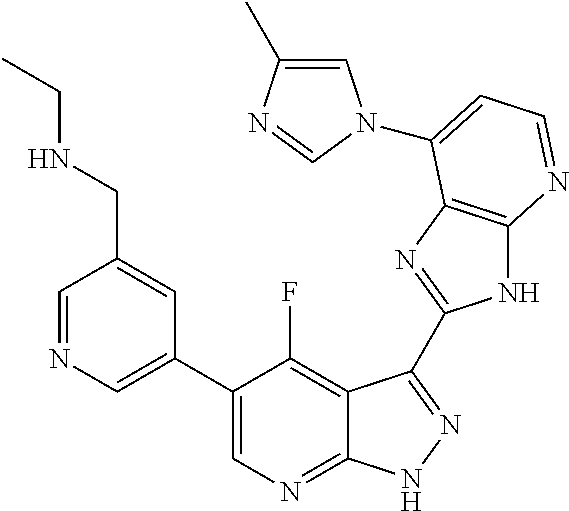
C1=NC=C(C2=CN=C3C(=C2F)C(C2=NC4=C(N2)N=CC=C4N2C=C(C)N=C2)=NN3)C=C1CNCC
